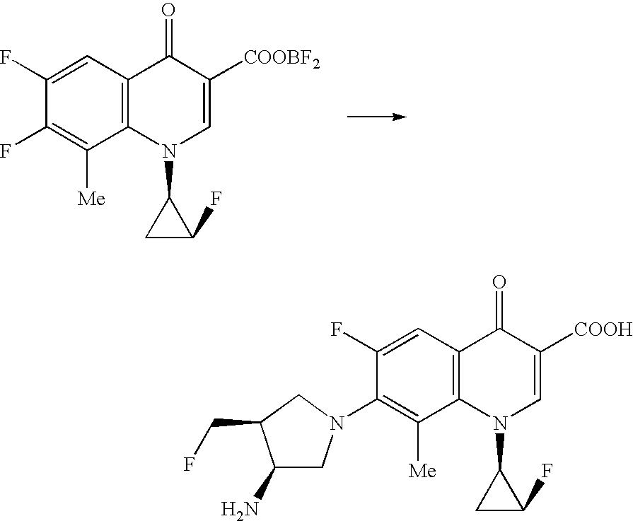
C12=C(C=C(F)C(F)=C1[Me])C(=O)C([COOBF2])=CN2C1CC1F.C12=C(C=C(F)C(N3CC(N)C(CF)C3)=C1[Me])C(=O)C([COOH])=CN2C1CC1F
